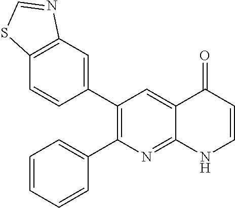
C12=C(C=C(C3=C(C4=CC=CC=C4)N=C4C(=C3)C(=O)C=CN4)C=C1)N=CS2
